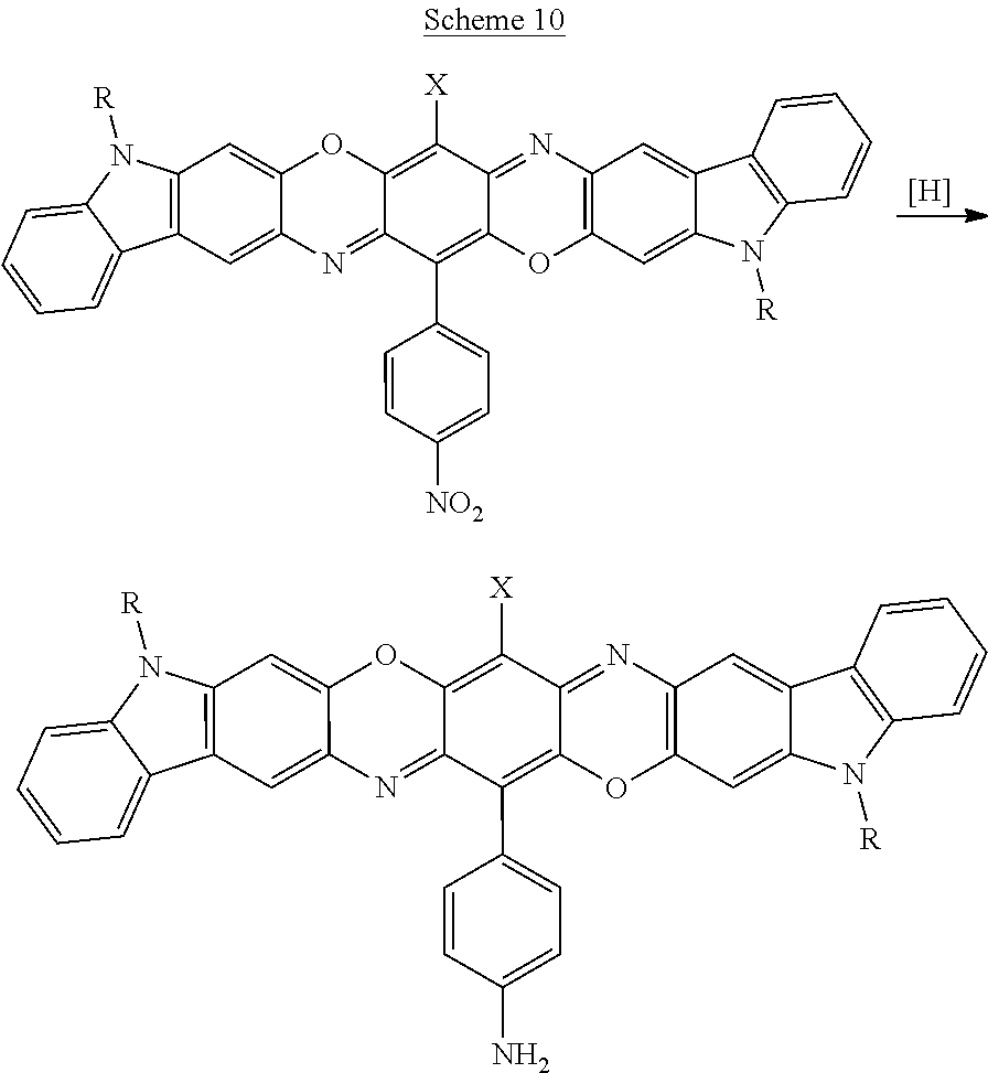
[H].C12=C(N([R])C3=CC=CC=C13)C=C1C(=C2)N=C2C(=C([X])C3=NC4=C(OC3=C2C2=CC=C([NO2])C=C2)C=C2C(=C4)C3=C(N2[R])C=CC=C3)O1.C12=C(N([R])C3=CC=CC=C13)C=C1C(=C2)N=C2C(=C([X])C3=NC4=C(OC3=C2C2=CC=C(N)C=C2)C=C2C(=C4)C3=C(N2[R])C=CC=C3)O1
